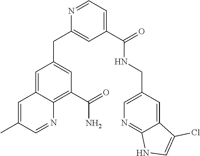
C1=C(C)C=NC2=C(C(=O)N)C=C(CC3=CC(C(NCC4=CN=C5C(=C4)C(Cl)=CN5)=O)=CC=N3)C=C12
